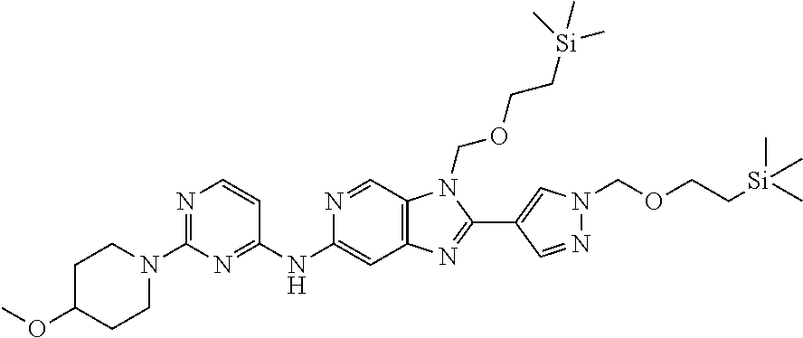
C1C(OC)CCN(C2=NC=CC(NC3=CC4=C(C=N3)N(COCC[Si](C)(C)C)C(C3=CN(COCC[Si](C)(C)C)N=C3)=N4)=N2)C1
